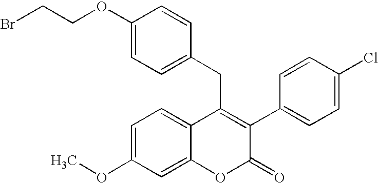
C1(OCCBr)=CC=C(CC2=C(C3=CC=C(Cl)C=C3)C(=O)OC3=CC(OC)=CC=C23)C=C1
